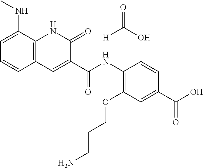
C(=O)(NC1=C(OCCCN)C=C(C(O)=O)C=C1)C1=CC2=C(NC1=O)C(NC)=CC=C2.[H]C(O)=O
